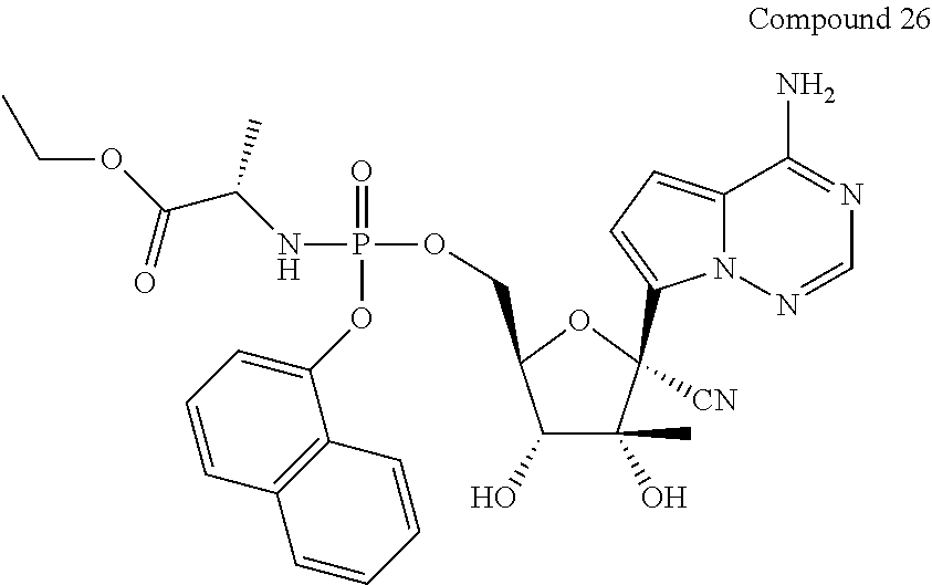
N(P(OCC1C(O)C(O)(C)C([CN])(C2=CC=C3N2N=CN=C3N)O1)(=O)OC1=CC=CC2=C1C=CC=C2)C(C(OCC)=O)C
